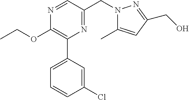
C1(OCC)=C(C2=CC=CC(Cl)=C2)N=C(CN2C(C)=CC(CO)=N2)C=N1
